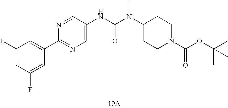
[19A].N(C(N(C1CCN(C(=O)OC(C)(C)C)CC1)C)=O)C1=CN=C(C2=CC(F)=CC(F)=C2)N=C1
